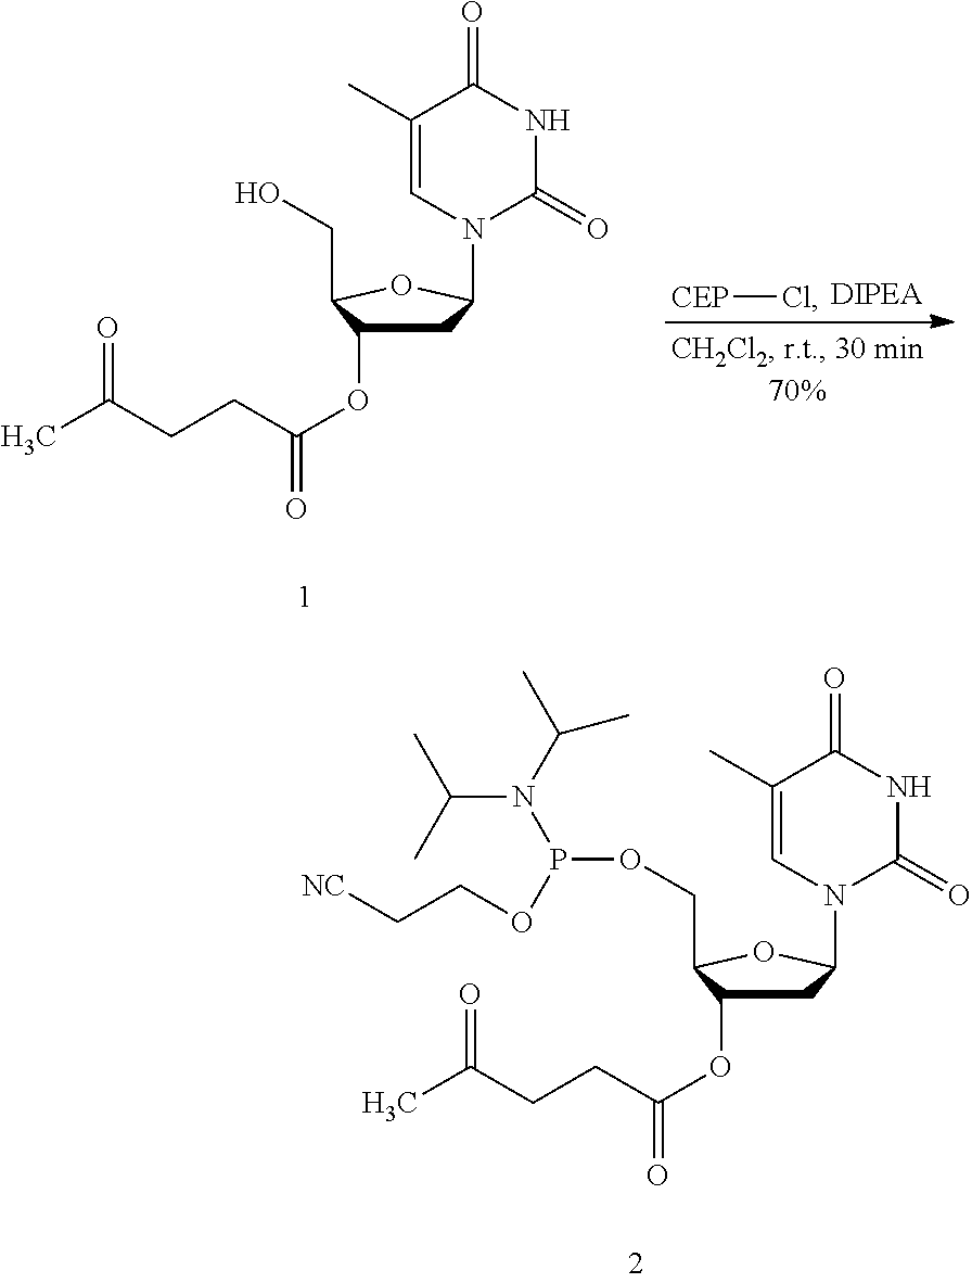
C1(C)=CN(C2CC(OC(CCC(C)=O)=O)C(CO)O2)C(=O)NC1=O.[CEP]Cl.C1(C)=CN(C2CC(OC(CCC(C)=O)=O)C(COP(N(C(C)C)C(C)C)OCC[NC])O2)C(=O)NC1=O
